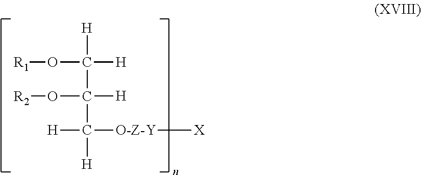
[R1]OC([H])([H])C([H])(O[R2])C([H])([H])[O-Z-Y][X]
